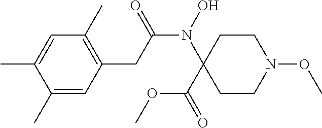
N(C(CC1=C(C)C=C(C)C(C)=C1)=O)(C1(C(OC)=O)CCN(OC)CC1)O
